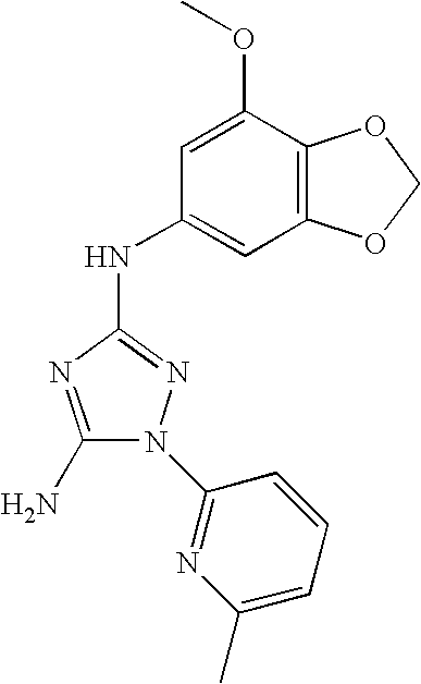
C1(N)=NC(NC2=CC3=C(C(OC)=C2)OCO3)=NN1C1=NC(C)=CC=C1
